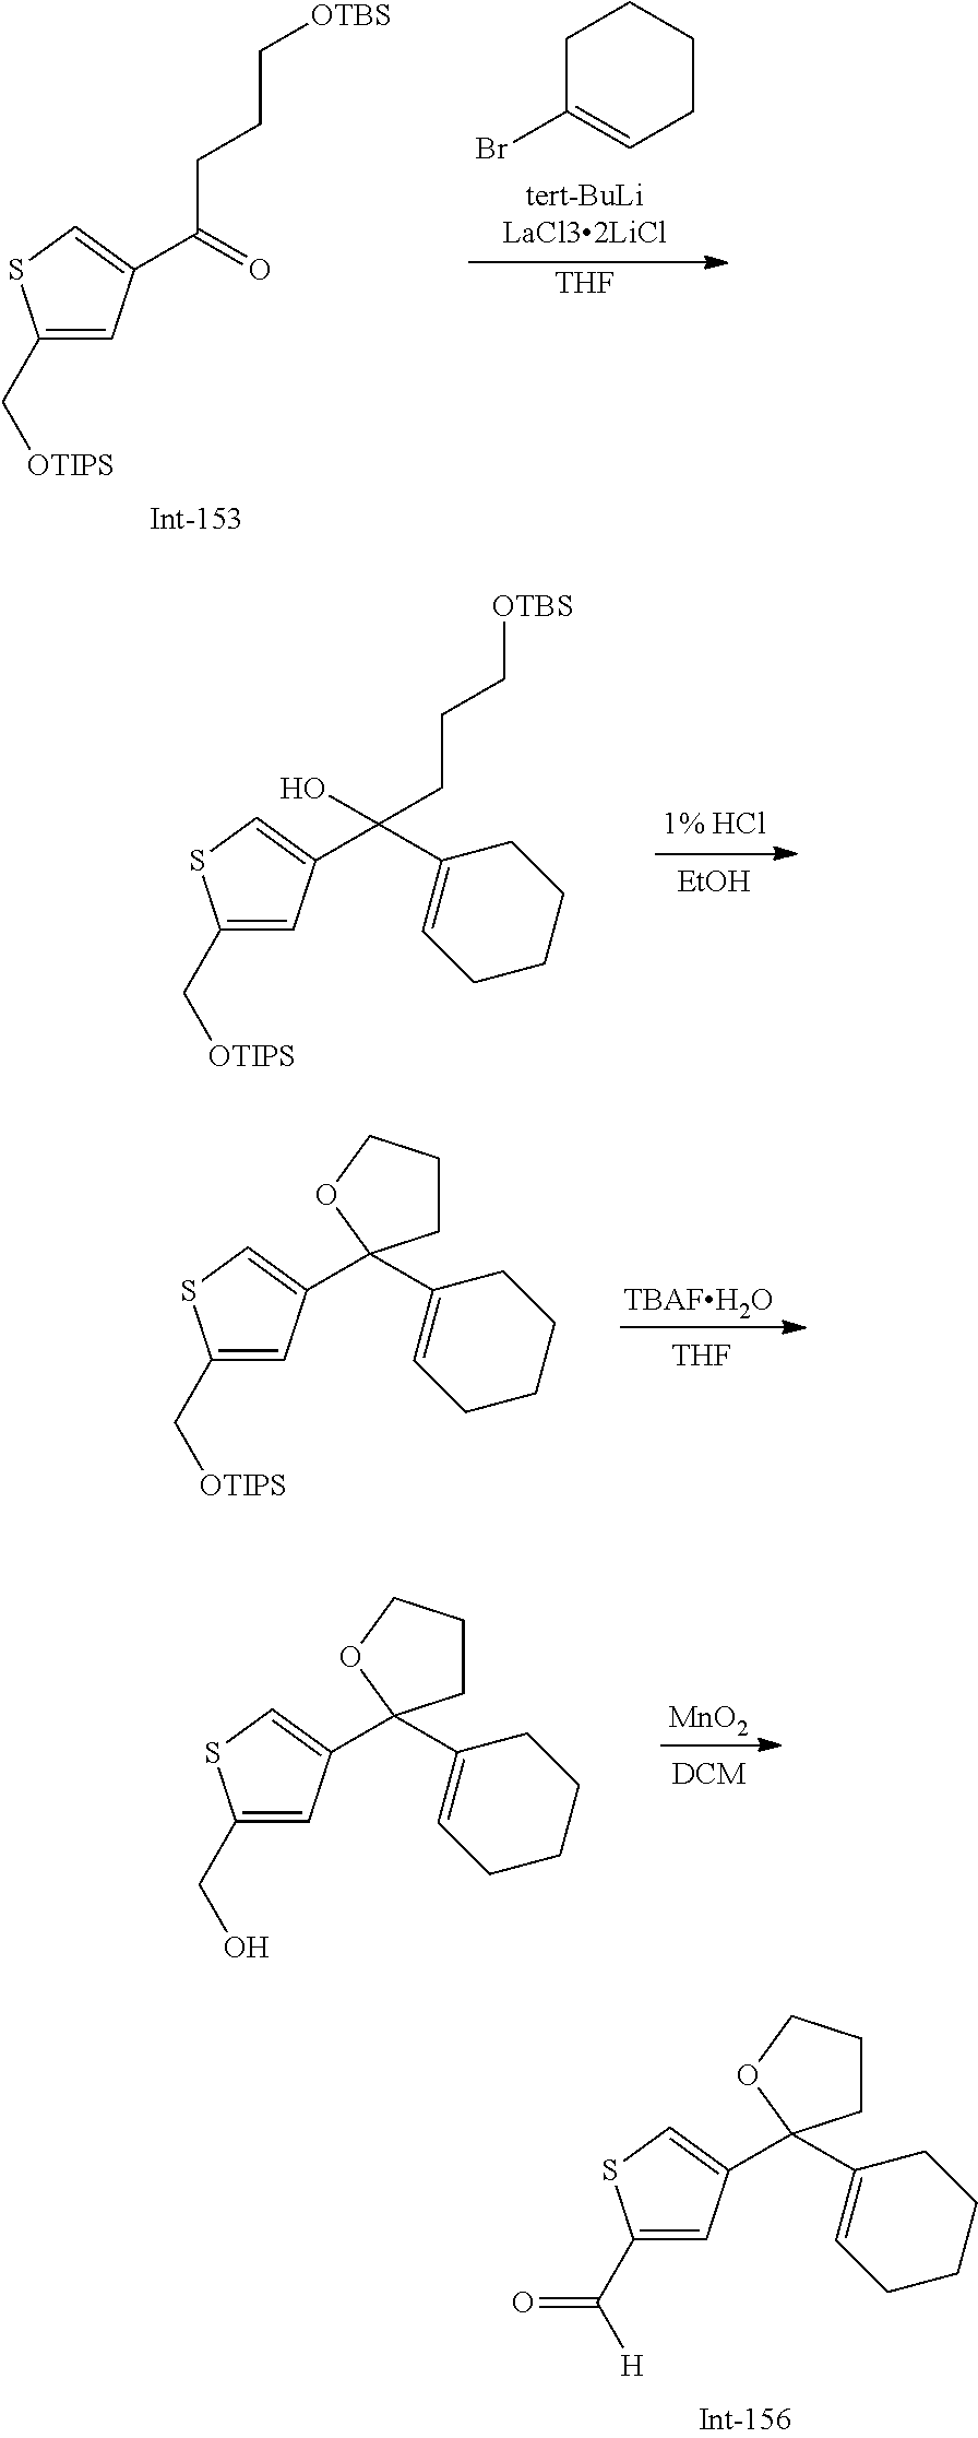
C1(CO)=CC(C2(C3=CCCCC3)CCCO2)=CS1.[MnO2].C1(C([H])=O)=CC(C2(C3=CCCCC3)CCCO2)=CS1.C1(C[OTIPS])=CC(C(=O)CCC[OTBS])=CS1.C1C(Br)=CCCC1.[THF].C1(C[OTIPS])=CC(C(C2=CCCCC2)(CCC[OTBS])O)=CS1.[EtOH].C1(C[OTIPS])=CC(C2(C3=CCCCC3)CCCO2)=CS1.[THF].[TBAFH2O]
